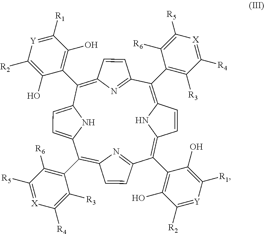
C1(C2=C([R3])C([R4])=[X]C([R5])=C2[R6])=C2NC(=C(C3=C(O)C([R2])=[Y]C([R1])=C3O)C3=NC(=C(C4=C([R6])C([R5])=[X]C([R4])=C4[R3])C4=CC=C(N4)C(C4=C(O)C([R1])=[Y]C([R2])=C4O)=C4N=C1C=C4)C=C3)C=C2
